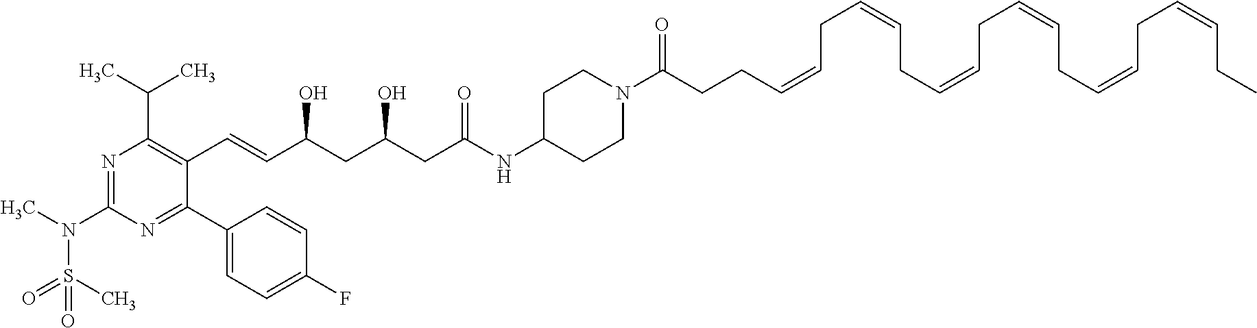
N1=C(N(S(C)(=O)=O)C)N=C(C2=CC=C(F)C=C2)C(C=CC(O)CC(O)CC(=O)NC2CCN(C(=O)CCC=CCC=CCC=CCC=CCC=CCC=CCC)CC2)=C1C(C)C
